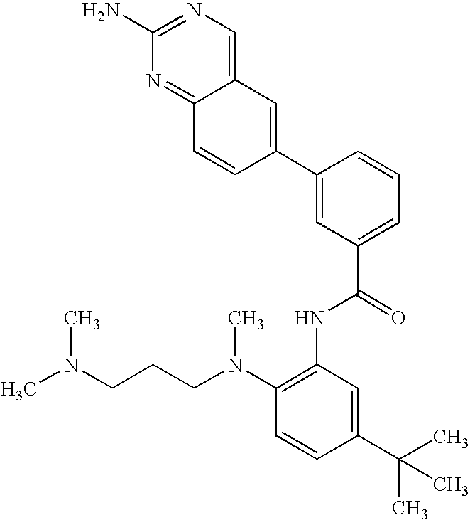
C12=CN=C(N)N=C1C=CC(C1=CC(C(NC3=C(N(CCCN(C)C)C)C=CC(C(C)(C)C)=C3)=O)=CC=C1)=C2
